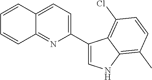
C1=CC2=CC=C(C3=CNC4=C(C)C=CC(Cl)=C34)N=C2C=C1
